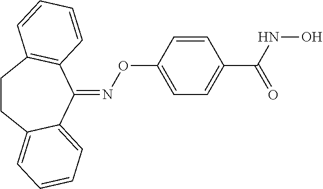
C1CC2=CC=CC=C2C(=NOC2=CC=C(C(NO)=O)C=C2)C2=C1C=CC=C2
